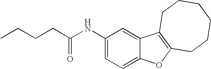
C1(NC(CCCC)=O)=CC=C2C(=C1)C1=C(O2)CCCCCC1
